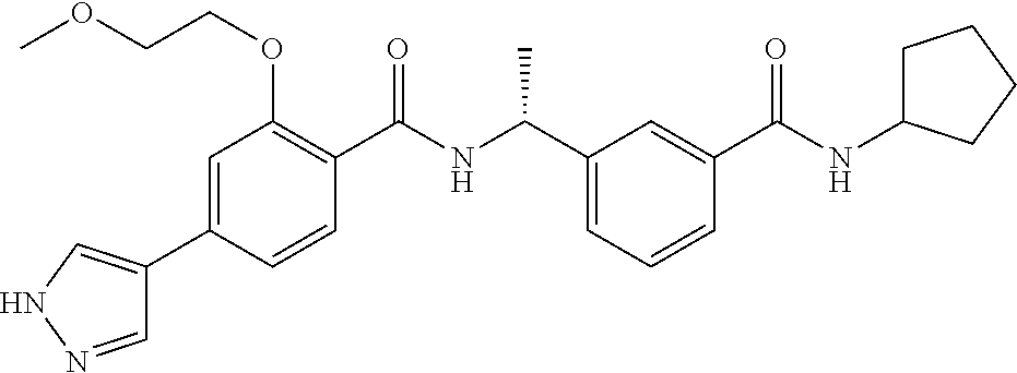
C1=CC(C(=O)NC(C)C2=CC=CC(C(=O)NC3CCCC3)=C2)=C(OCCOC)C=C1C1=CNN=C1
